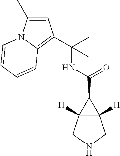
C12([H])C([H])(CNC1)C2C(=O)NC(C)(C)C1=C2N(C(C)=C1)C=CC=C2
